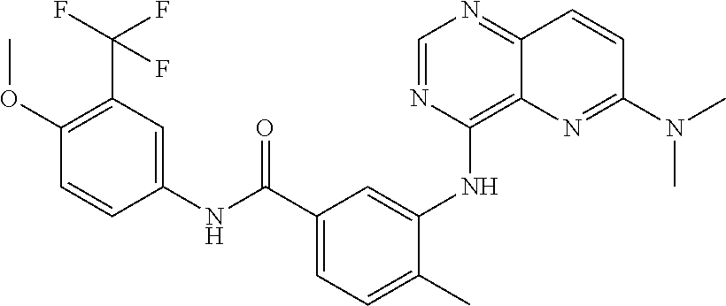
C1=NC(NC2=CC(C(NC3=CC(C(F)(F)F)=C(OC)C=C3)=O)=CC=C2C)=C2C(=N1)C=CC(N(C)C)=N2
